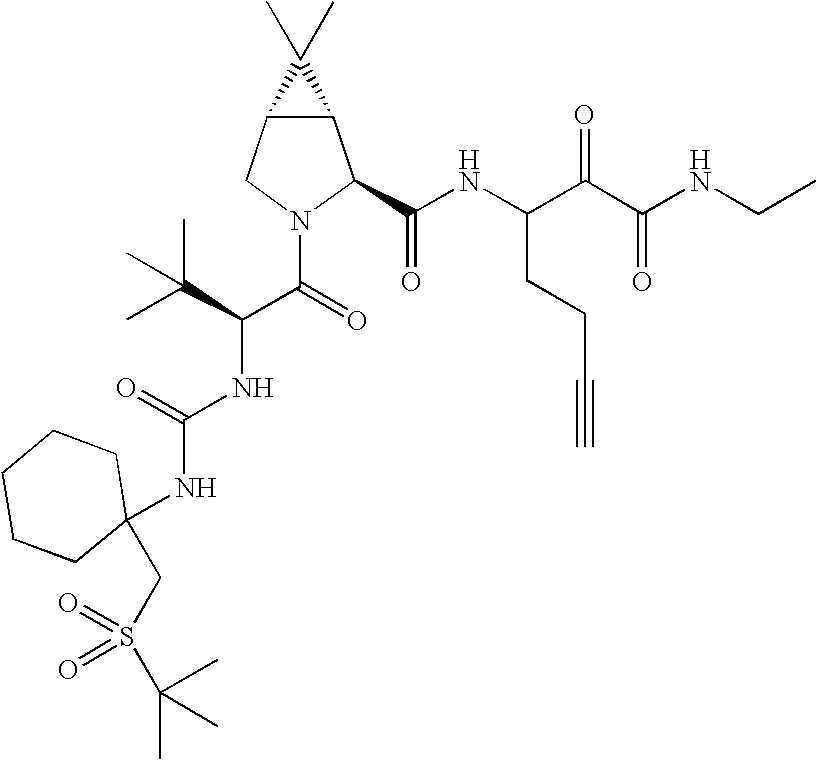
C12C(CN(C(=O)C(NC(NC3(CS(C(C)(C)C)(=O)=O)CCCCC3)=O)C(C)(C)C)C1C(NC(C(C(NCC)=O)=O)CCC#C)=O)C2(C)C
